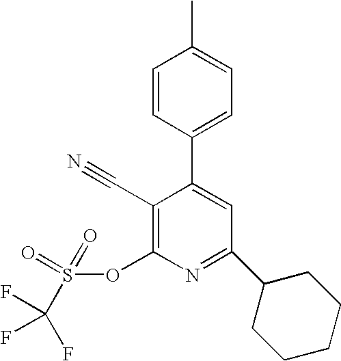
C1=CC(C2=CC(C3CCCCC3)=NC(OS(=O)(=O)C(F)(F)F)=C2C#N)=CC=C1C
